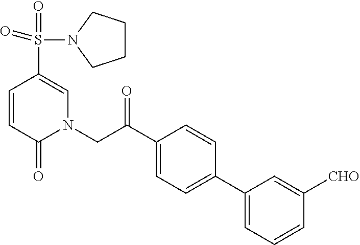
C1=CC(=O)N(CC(C2=CC=C(C3=CC=CC([CHO])=C3)C=C2)=O)C=C1S(=O)(=O)N1CCCC1
